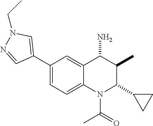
C1(C2=CN(CC)N=C2)=CC=C2C(=C1)C(N)C(C)C(C1CC1)N2C(C)=O
